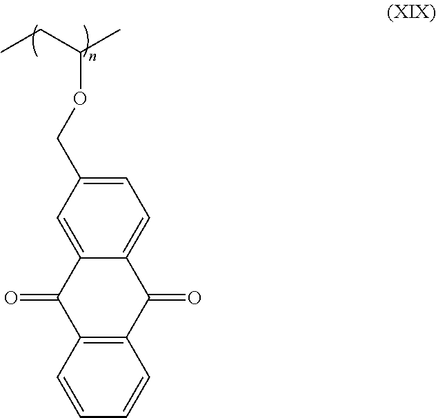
C12=C(C(=O)C3=CC=C(COC(C)CC)C=C3C1=O)C=CC=C2
